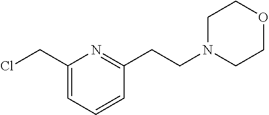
C1(CCl)=CC=CC(CCN2CCOCC2)=N1
